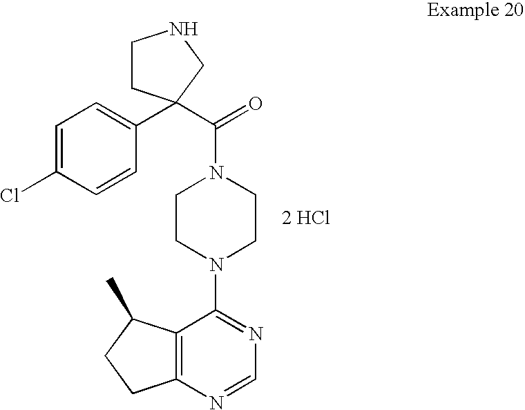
[2 HCl].C12=C(N=CN=C1N1CCN(C(=O)C3(C4=CC=C(Cl)C=C4)CCNC3)CC1)CCC2C
